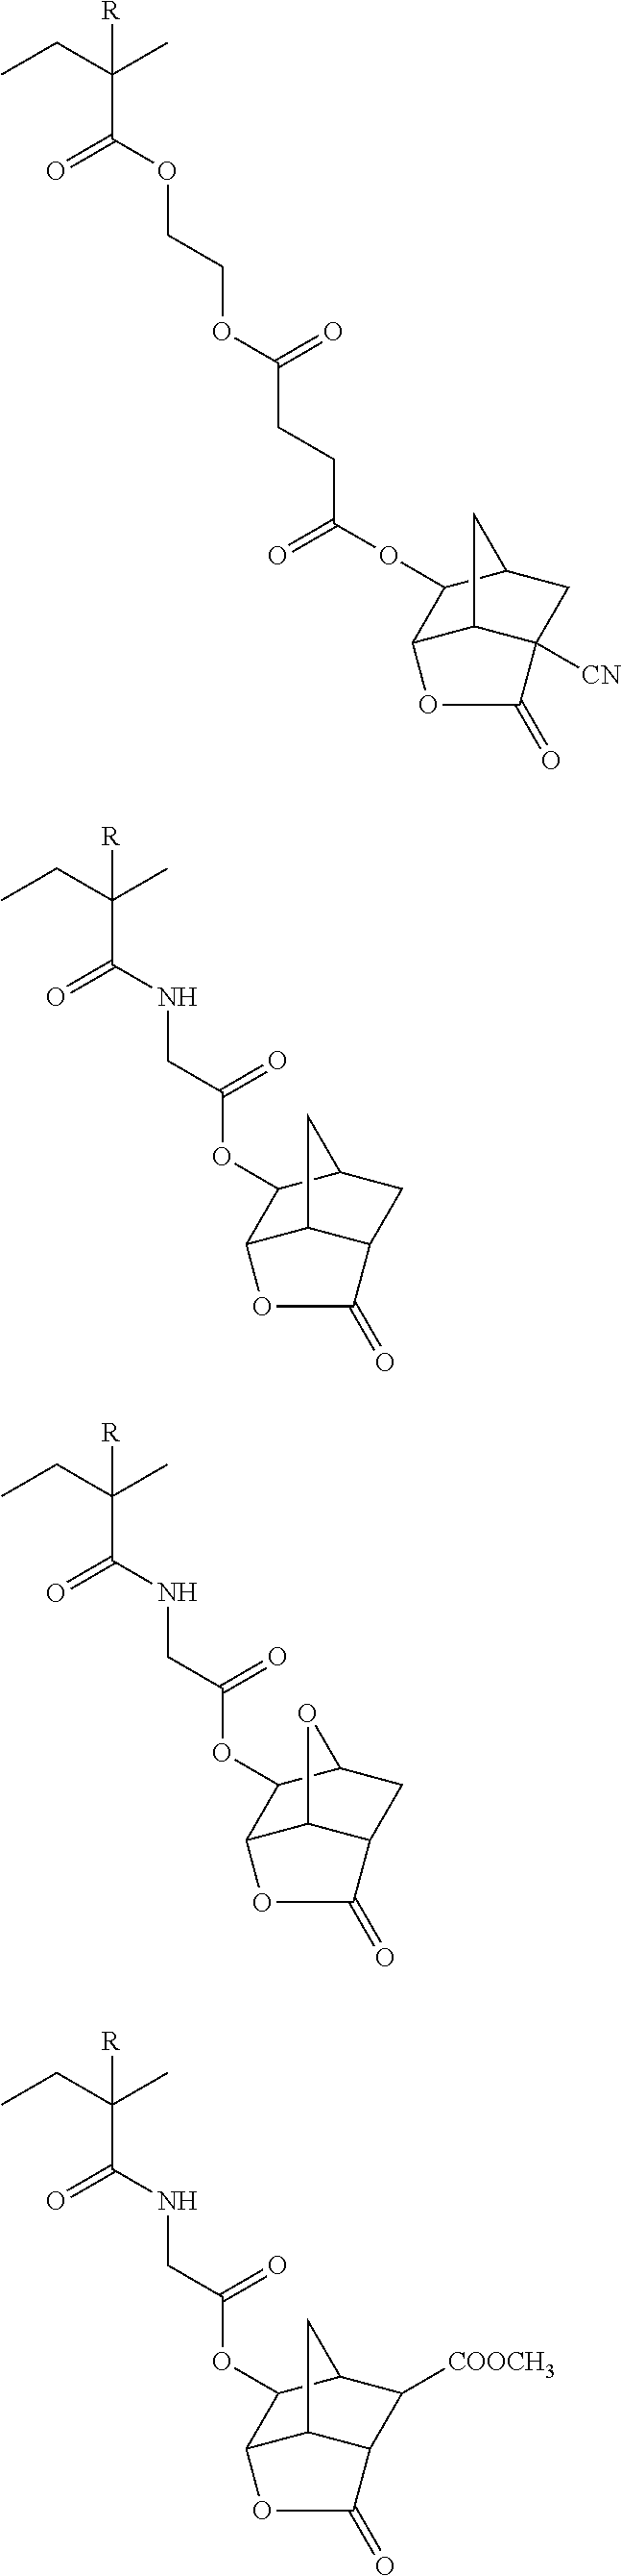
[R]C(CC)(C)C(OCCOC(CCC(OC1C2C3C([CN])(CC1C3)C(=O)O2)=O)=O)=O.[R]C(CC)(C)C(NCC(OC1C2C3C(CC1C3)C(=O)O2)=O)=O.[R]C(CC)(C)C(NCC(OC1C2C3C(CC1O3)C(=O)O2)=O)=O.[R]C(CC)(C)C(NCC(OC1C2C3C(C([COOCH3])C1C3)C(=O)O2)=O)=O
